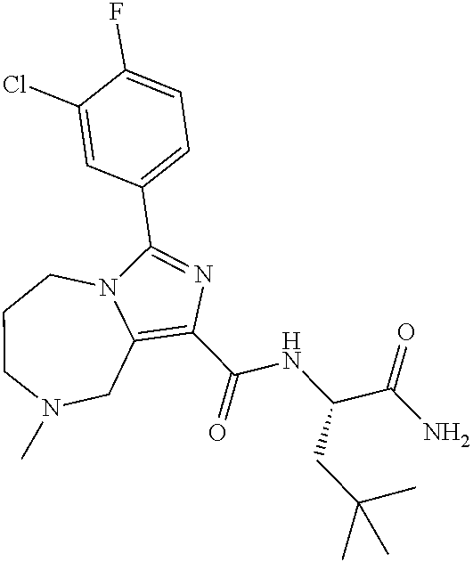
C1(C(NC(CC(C)(C)C)C(=O)N)=O)=C2CN(C)CCCN2C(C2=CC=C(F)C(Cl)=C2)=N1
